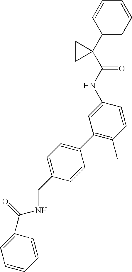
C1=CC(C2(C(NC3=CC(C4=CC=C(CNC(C5=CC=CC=C5)=O)C=C4)=C(C)C=C3)=O)CC2)=CC=C1
